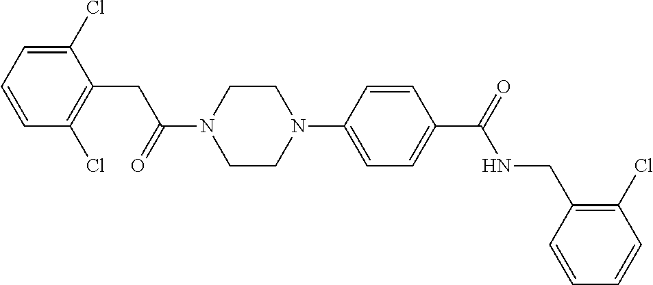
C1=CC=C(Cl)C(CC(N2CCN(C3=CC=C(C(=O)NCC4=C(Cl)C=CC=C4)C=C3)CC2)=O)=C1Cl
